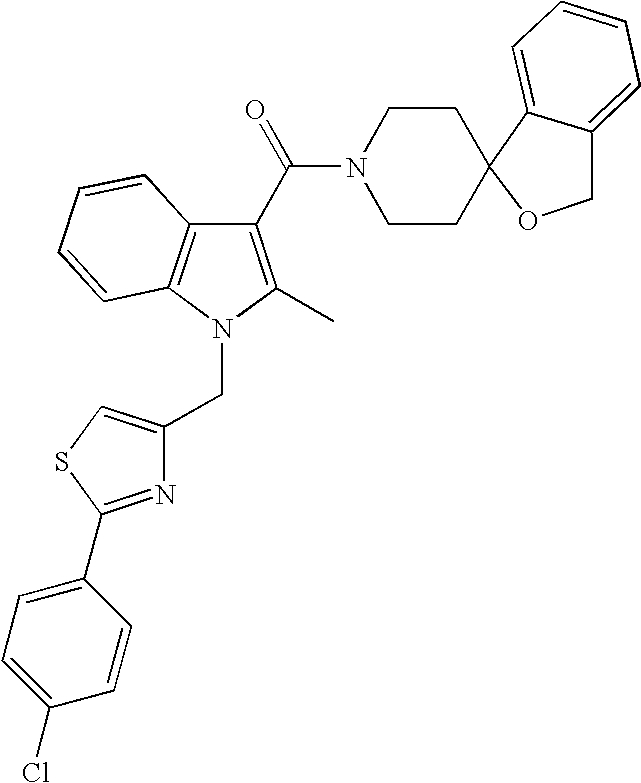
C1(C(=O)N2CCC3(C4=CC=CC=C4CO3)CC2)=C(C)N(CC2=CSC(C3=CC=C(Cl)C=C3)=N2)C2=C1C=CC=C2
